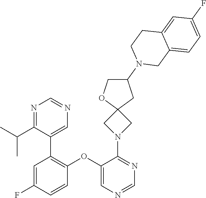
C1=C(F)C=CC(OC2=CN=CN=C2N2CC3(C2)CC(N2CC4=CC=C(F)C=C4CC2)CO3)=C1C1=CN=CN=C1C(C)C
